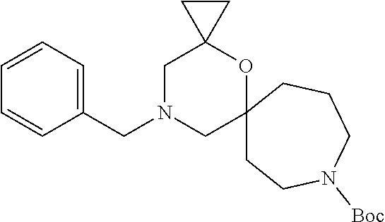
C12(CCN([Boc])CCC1)OC1(CN(CC3=CC=CC=C3)C2)CC1
